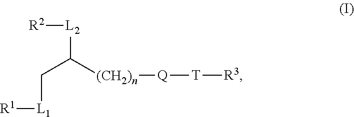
[R2][L2]C(C[L1][R1])[(CH2)n][Q][T][R3]
